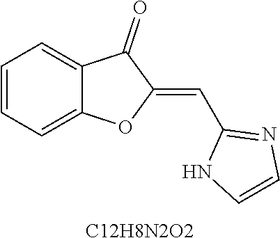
C1=CC=C2C(=C1)C(=O)C(=CC1=NC=CN1)O2.[C12H8N2O2]
